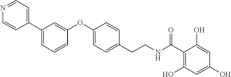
C1(OC2=CC(C3=CC=NC=C3)=CC=C2)=CC=C(CCNC(C2=C(O)C=C(O)C=C2O)=O)C=C1
